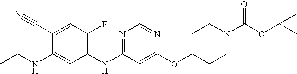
C1(C#N)=CC(F)=C(NC2=NC=NC(OC3CCN(C(OC(C)(C)C)=O)CC3)=C2)C=C1NCC
